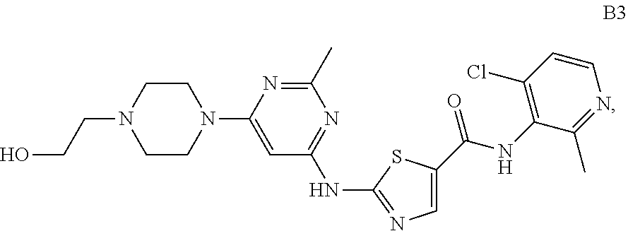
C1CN(C2=CC(NC3=NC=C(C(=O)NC4=C(Cl)C=CN=C4C)S3)=NC(C)=N2)CCN1CCO
